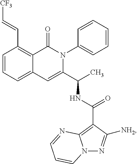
C1(C=C[CF3])=C2C(=CC=C1)C=C(C(C)NC(C1=C3N(N=C1[NH2])C=CC=N3)=O)N(C1=CC=CC=C1)C2=O
